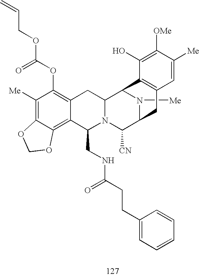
C1([Me])=C2C(=C3C(=C1OC(OCC=C)=O)CC1N(C3CNC(=O)CCC3=CC=CC=C3)C([CN])C3N([Me])C1C1=C(C3)C=C([Me])C([OMe])=C1O)OCO2
